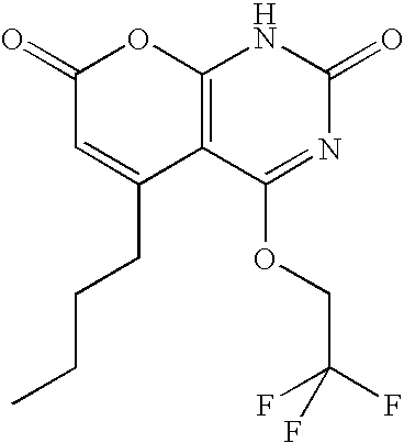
C12=C(C(OCC(F)(F)F)=NC(=O)N1)C(CCCC)=CC(=O)O2
